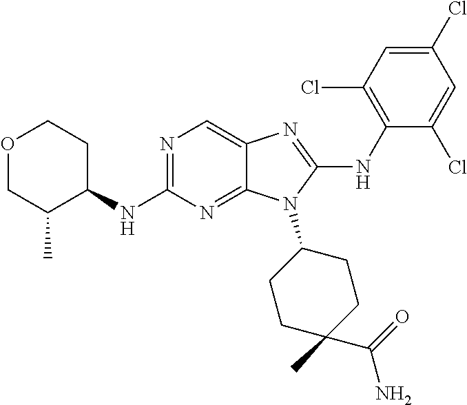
N1=C(NC2CCOCC2C)N=C2C(=C1)N=C(NC1=C(Cl)C=C(Cl)C=C1Cl)N2C1CCC(C)(C(=O)N)CC1
